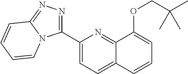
C1(C2=NN=C3N2C=CC=C3)=CC=C2C(=N1)C(OCC(C)(C)C)=CC=C2
